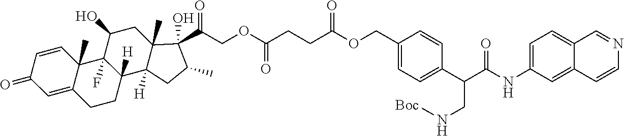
C1=CC2(C)C(=CC1=O)CCC1([H])C2(F)C(O)CC2(C)C1([H])CC(C)C2(C(=O)COC(CCC(OCC1=CC=C(C(C(NC2=CC=C3C(=C2)C=CN=C3)=O)CN[Boc])C=C1)=O)=O)O
